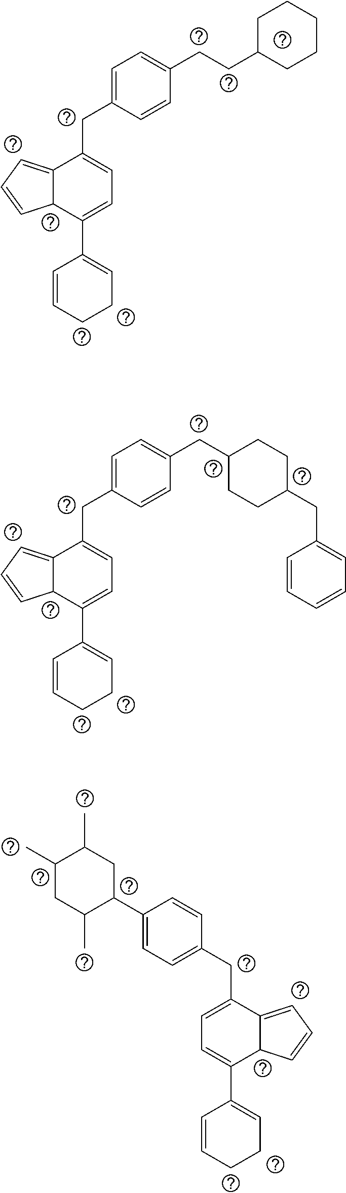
C(CC1CCCCC1)C1=CC=C(CC2=CC=C(C3=CCCC=C3)C3C2=CC=C3)C=C1.C(C1CCC(CC2=CC=CC=C2)CC1)C1=CC=C(CC2=CC=C(C3=CCCC=C3)C3C2=CC=C3)C=C1.C1(C2CC(C)C(C)CC2C)=CC=C(CC2=CC=C(C3=CCCC=C3)C3C2=CC=C3)C=C1
